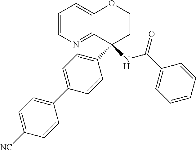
C1=CN=C2C(=C1)OCCC2(C1=CC=C(C2=CC=C([NC])C=C2)C=C1)NC(C1=CC=CC=C1)=O
